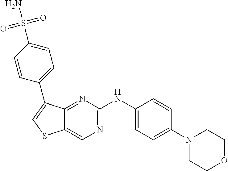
C1(N2CCOCC2)=CC=C(NC2=NC=C3C(=N2)C(C2=CC=C(S(N)(=O)=O)C=C2)=CS3)C=C1
